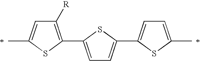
C1([R])=C(C2=CC=C(C3=CC=C(C)S3)S2)SC(C)=C1
